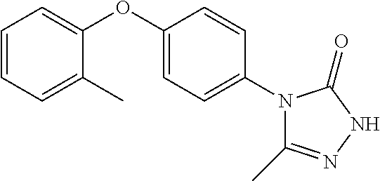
C1=C(C)C(OC2=CC=C(N3C(C)=NNC3=O)C=C2)=CC=C1
